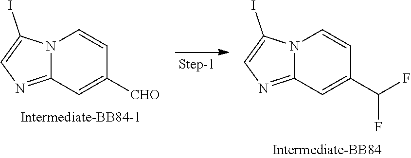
N12C(=NC=C1I)C=C([CHO])C=C2.N12C(=NC=C1I)C=C(C(F)F)C=C2
